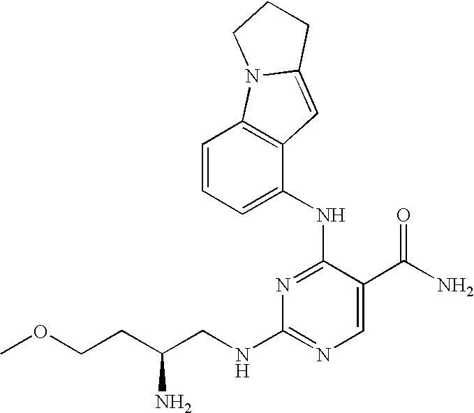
N1=C(NC2=CC=CC3=C2C=C2N3CCC2)C(C(N)=O)=CN=C1NCC(CCOC)N
